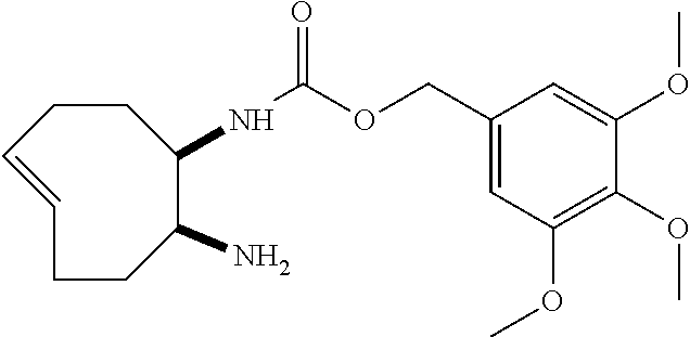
C1CC=CCCC(N)C1NC(OCC1=CC(OC)=C(OC)C(OC)=C1)=O
